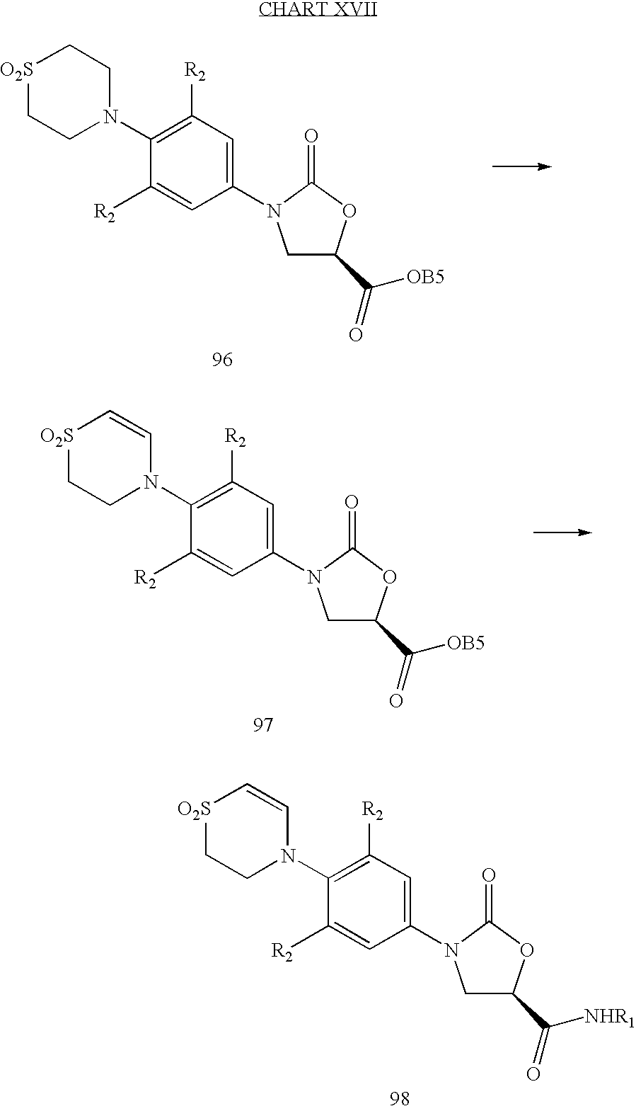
[O2S]1CCN(C2=C([R2])C=C(N3CC(C(=O)[NHR1])OC3=O)C=C2[R2])C=C1.[O2S]1CCN(C2=C([R2])C=C(N3CC(C(=O)[OB5])OC3=O)C=C2[R2])CC1.[O2S]1CCN(C2=C([R2])C=C(N3CC(C(=O)[OB5])OC3=O)C=C2[R2])C=C1
